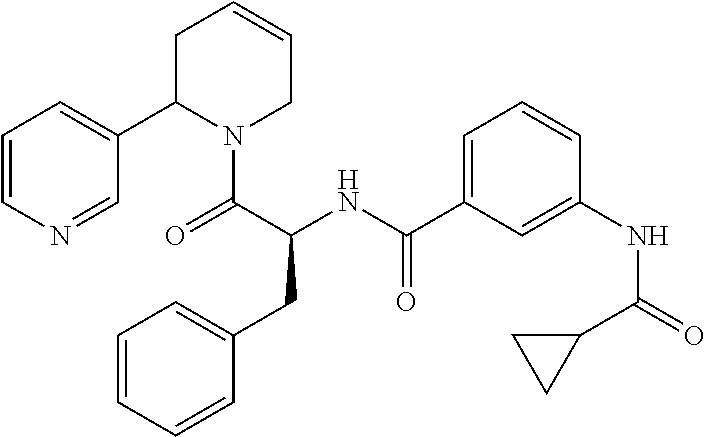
C1(C(NC2=CC(C(=O)NC(CC3=CC=CC=C3)C(=O)N3C(C4=CC=CN=C4)CC=CC3)=CC=C2)=O)CC1
